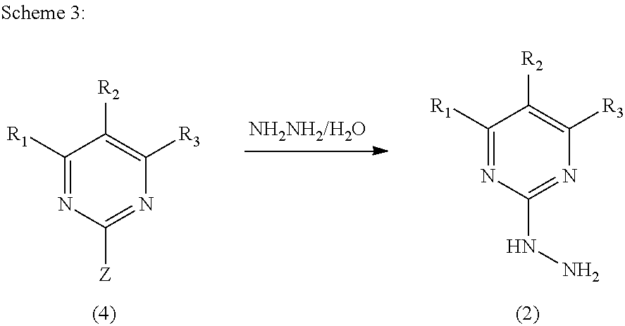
C1([R1])=NC(NN)=NC([R3])=C1[R2].C1([R1])=NC([Z])=NC([R3])=C1[R2]
